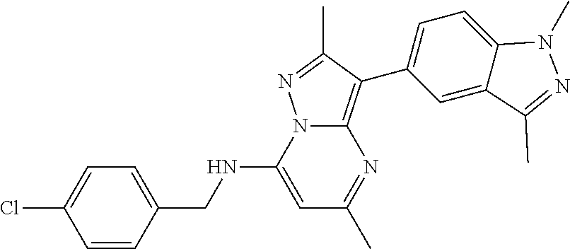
C1=C(NCC2=CC=C(Cl)C=C2)N2C(=C(C3=CC=C4C(=C3)C(C)=NN4C)C(C)=N2)N=C1C
